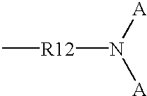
C[R12]N([A])[A]
